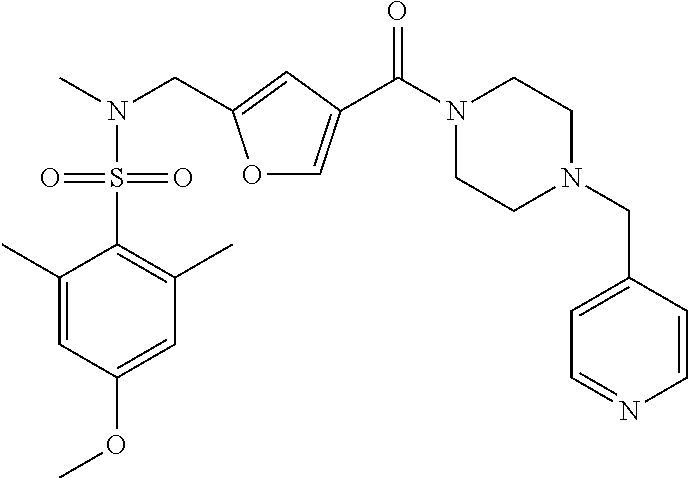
O1C=C(C(N2CCN(CC3=CC=NC=C3)CC2)=O)C=C1CN(C)S(C1=C(C)C=C(OC)C=C1C)(=O)=O
